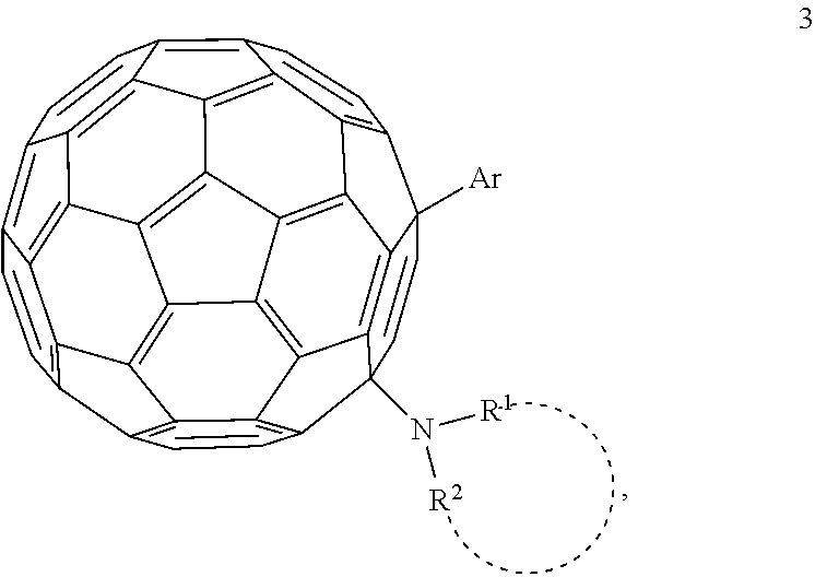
C1=CC2(N([R2])[R1])C3=C4C1([Ar])C1=C5C4=C4C6=C3C3=C2C=CC2=C3C3=C6C6=C4C4=C5C(=C5C=CC7=C8C(=C6C7=C45)C3=C2C=C8)C=C1
